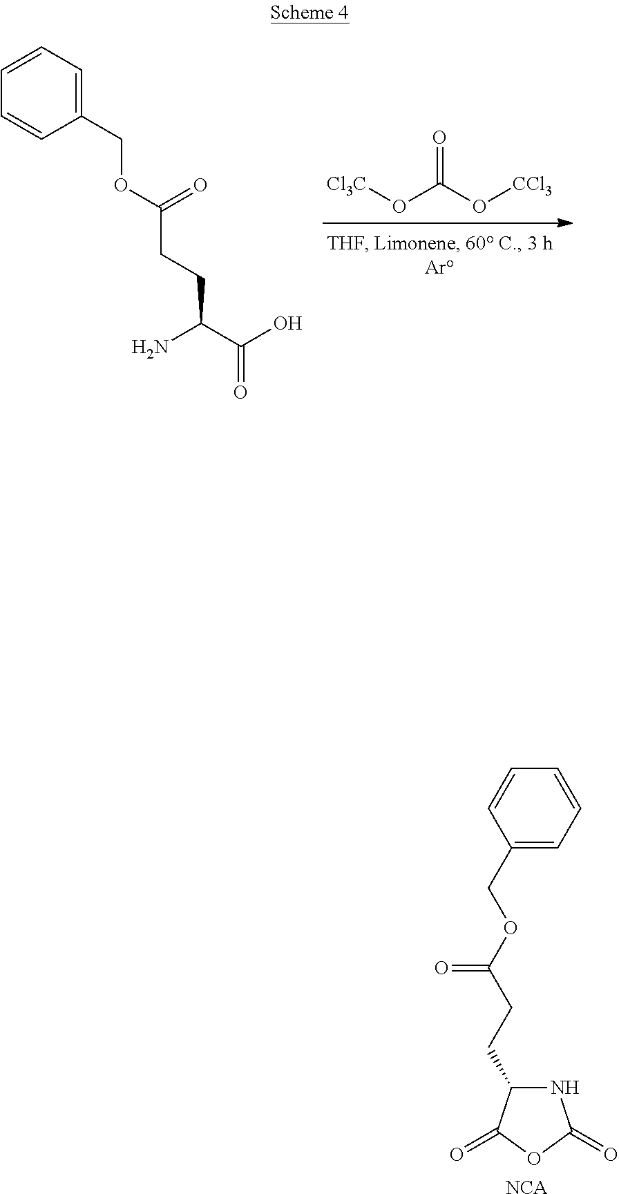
O(C(=O)O[CCl3])[Cl3C].C1(COC(CCC(C(=O)O)N)=O)=CC=CC=C1.C1(COC(CCC2NC(=O)OC2=O)=O)=CC=CC=C1.[NCA]
